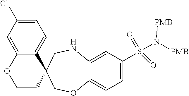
C12=CC(S(N([PMB])[PMB])(=O)=O)=CC=C1OCC1(CN2)C2=CC=C(Cl)C=C2OCC1
